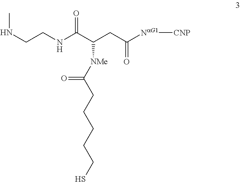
N(CCNC(C(CC([NaG1][CNP])=O)[NMe]C(CCCCCS)=O)=O)C
